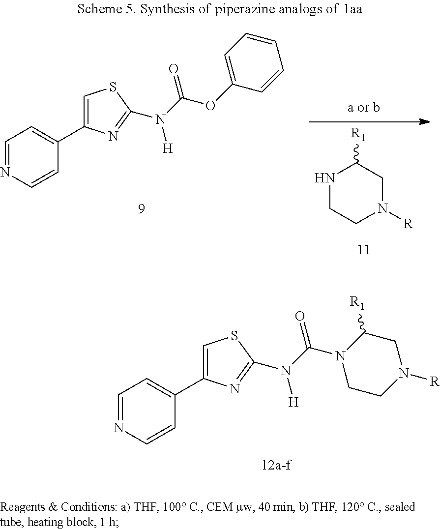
C1=NC=CC(C2=CSC(N(C(=O)OC3=CC=CC=C3)[H])=N2)=C1.N1CCN([R])CC1[R1].C1=NC=CC(C2=CSC(N(C(=O)N3CCN([R])CC3[R1])[H])=N2)=C1
